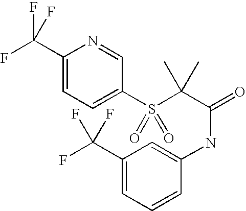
C1(C(F)(F)F)=CC=C(S(C(C(=O)NC2=CC(C(F)(F)F)=CC=C2)(C)C)(=O)=O)C=N1
